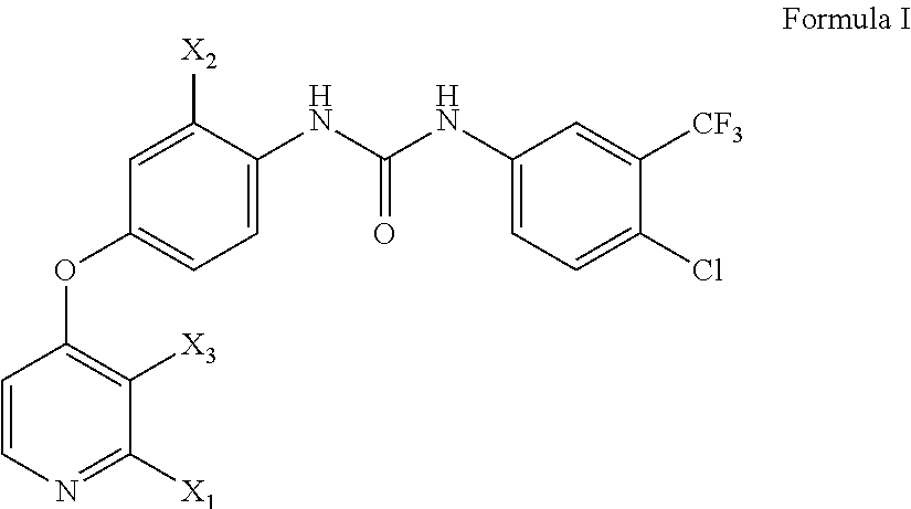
C1=C(NC(NC2=CC=C(Cl)C([CF3])=C2)=O)C([X2])=CC(OC2=C([X3])C([X1])=NC=C2)=C1
